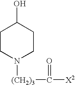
C1CN([(CH2)3]C([X2])=O)CCC1O
